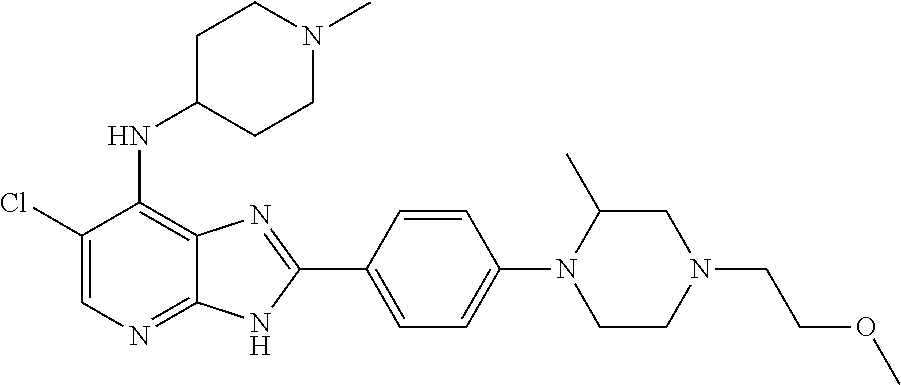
C1(Cl)=CN=C2C(=C1NC1CCN(C)CC1)N=C(C1=CC=C(N3C(C)CN(CCOC)CC3)C=C1)N2
